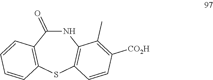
N1C(=O)C2=C(SC3=C1C(C)=C([CO2H])C=C3)C=CC=C2
